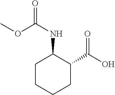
C1CC(NC(=O)OC)C(C(O)=O)CC1
